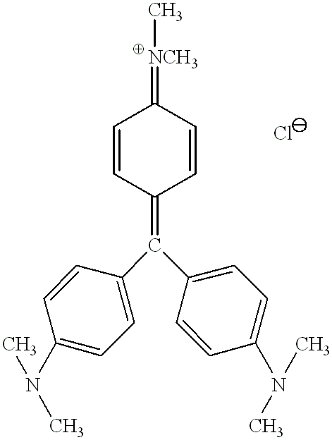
C1=CC(=C(C2=CC=C(N(C)C)C=C2)C2=CC=C(N(C)C)C=C2)C=CC1=[NCH3]C
